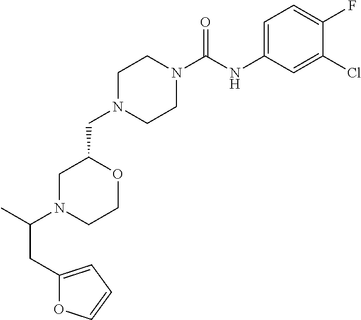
C1N(CC2CN(C(C)CC3=CC=CO3)CCO2)CCN(C(NC2=CC=C(F)C(Cl)=C2)=O)C1
